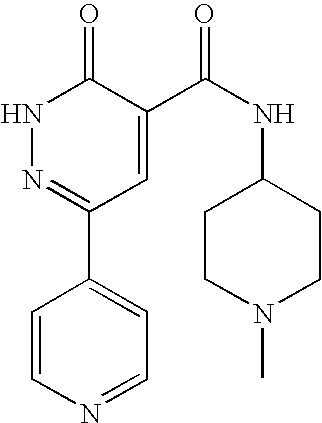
C1=CN=CC=C1C1=NNC(=O)C(C(NC2CCN(C)CC2)=O)=C1
